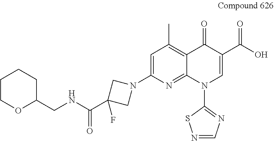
C1=C(N2CC(C(NCC3CCCCO3)=O)(F)C2)N=C2C(=C1C)C(=O)C(C(O)=O)=CN2C1=NC=NS1
